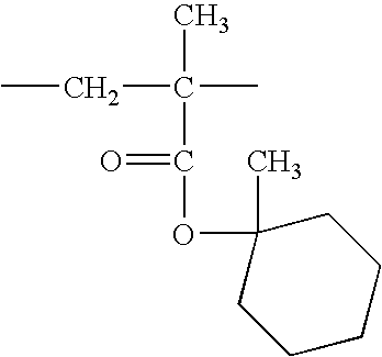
C(C(OC1(C)CCCCC1)=O)(C)(CC)C
